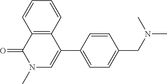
O=C1C2=C(C(C3=CC=C(CN(C)C)C=C3)=CN1C)C=CC=C2
